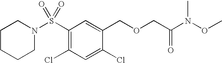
S(C1=C(Cl)C=C(Cl)C(COCC(N(OC)C)=O)=C1)(=O)(=O)N1CCCCC1
